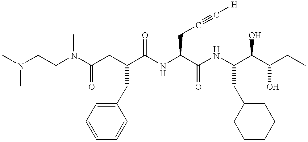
CN(CCN(C(CC(C(NC(C(NC(C(C(CC)O)O)CC1CCCCC1)=O)CC#C[H])=O)CC1=CC=CC=C1)=O)C)C
